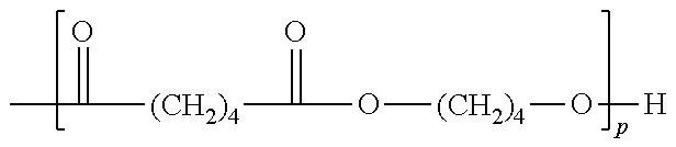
CC(=O)[(CH2)4]C(=O)O[(CH2)4]O[H]
